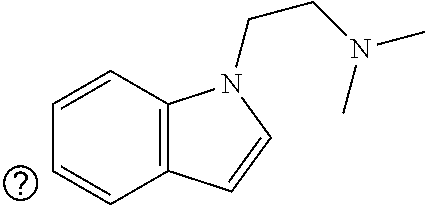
C12=C(C=CC=C1)N(CCN(C)C)C=C2
